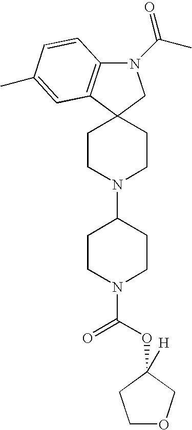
N1(C(C)=O)C2=C(C3(C1)CCN(C1CCN(C(OC4([H])COCC4)=O)CC1)CC3)C=C(C)C=C2
